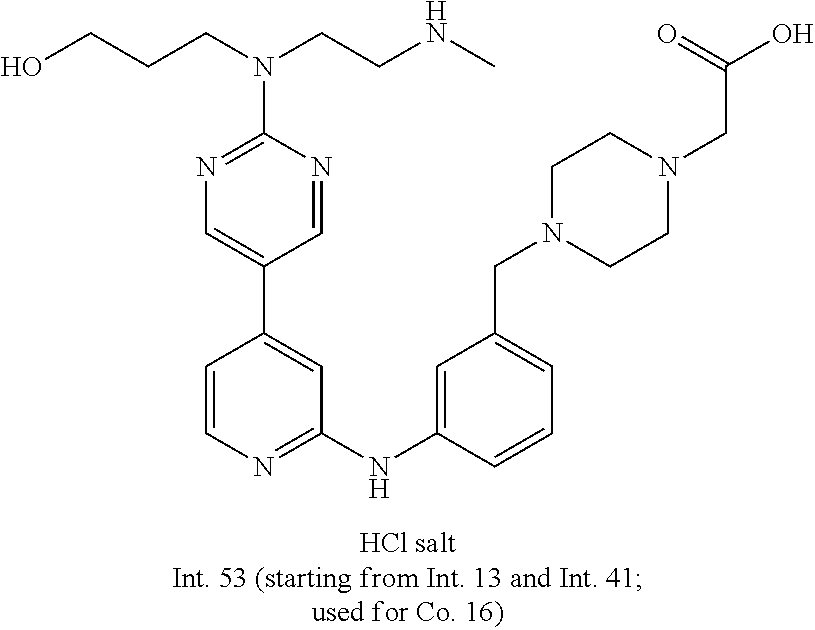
C1=CN=C(NC2=CC(CN3CCN(CC(O)=O)CC3)=CC=C2)C=C1C1=CN=C(N(CCNC)CCCO)N=C1
